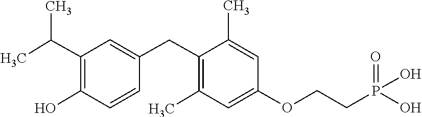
C1=C(CC2=C(C)C=C(OCCP(=O)(O)O)C=C2C)C=CC(O)=C1C(C)C
